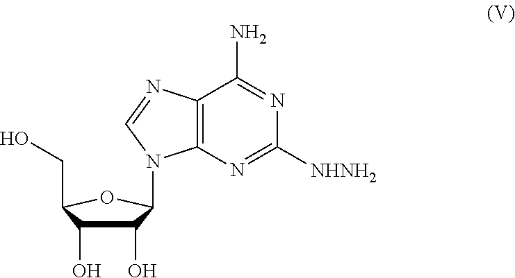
C12=C(N=C([NHNH2])N=C1N)N(C1C(O)C(O)C(CO)O1)C=N2
